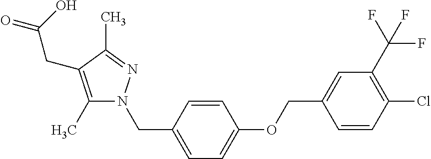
C(OC1=CC=C(CN2C(C)=C(CC(=O)O)C(C)=N2)C=C1)C1=CC(C(F)(F)F)=C(Cl)C=C1
